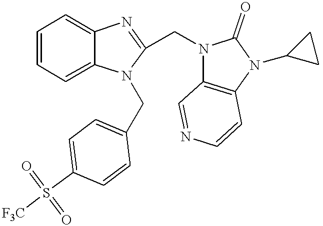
C1=CC=C2C(=C1)N=C(CN1C3=C(N(C4CC4)C1=O)C=CN=C3)N2CC1=CC=C(S([F3C])(=O)=O)C=C1
